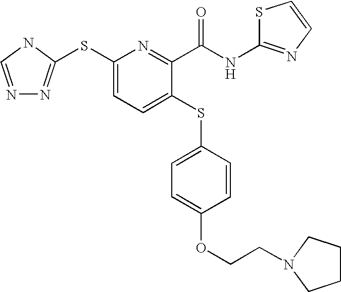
N1=CNC(SC2=CC=C(SC3=CC=C(OCCN4CCCC4)C=C3)C(C(NC3=NC=CS3)=O)=N2)=N1
